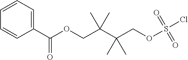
C1=CC(C(OCC(C(COS(Cl)(=O)=O)(C)C)(C)C)=O)=CC=C1
